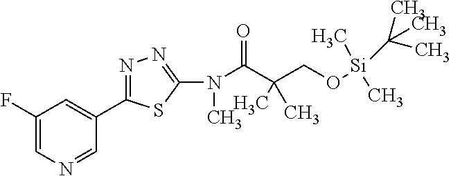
N1=C(C2=CC(F)=CN=C2)SC(N(C(C(CO[Si](C(C)(C)C)(C)C)(C)C)=O)C)=N1
